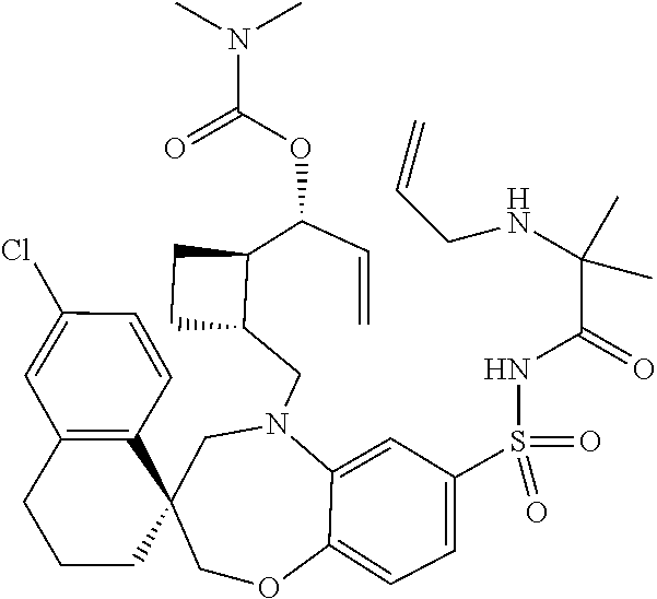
C1(Cl)=CC2=C(C=C1)C1(CCC2)CN(CC2C(C(C=C)OC(N(C)C)=O)CC2)C2=CC(S(=O)(NC(C(NCC=C)(C)C)=O)=O)=CC=C2OC1
